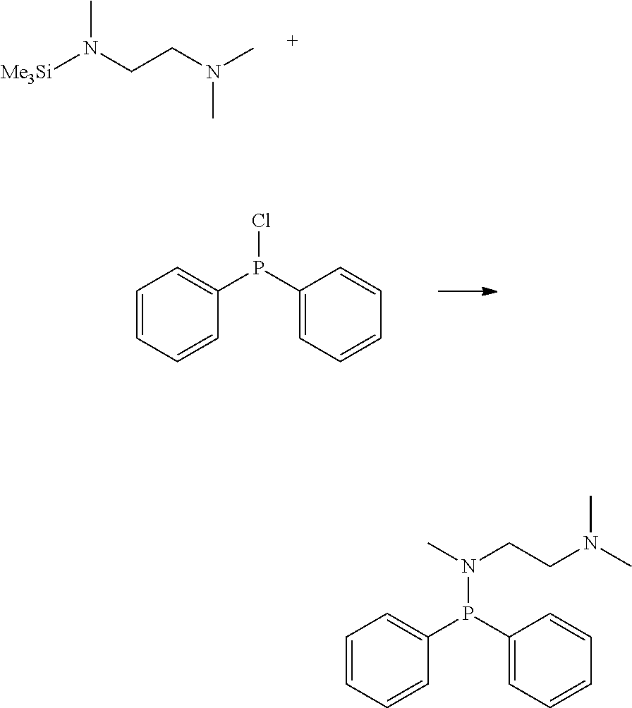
[Me3Si]N(CCN(C)C)C.C1=CC=CC(P(C2=CC=CC=C2)Cl)=C1.C1=CC=CC(P(C2=CC=CC=C2)N(C)CCN(C)C)=C1
